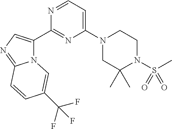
N12C(C3=NC(N4CC(C)(C)N(S(C)(=O)=O)CC4)=CC=N3)=CN=C1C=CC(C(F)(F)F)=C2
